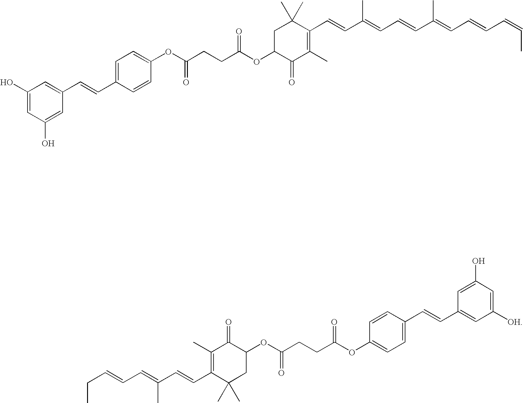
C1C(OC(CCC(OC2=CC=C(C=CC3=CC(O)=CC(O)=C3)C=C2)=O)=O)C(=O)C(C)=C(C=CC(=CC=CC(=CC=CC=CC)C)C)C1(C)C.C(C1=C(C)C(=O)C(OC(CCC(OC2=CC=C(C=CC3=CC([OH])=CC(O)=C3)C=C2)=O)=O)CC1(C)C)=CC(=CC=CCC)C
